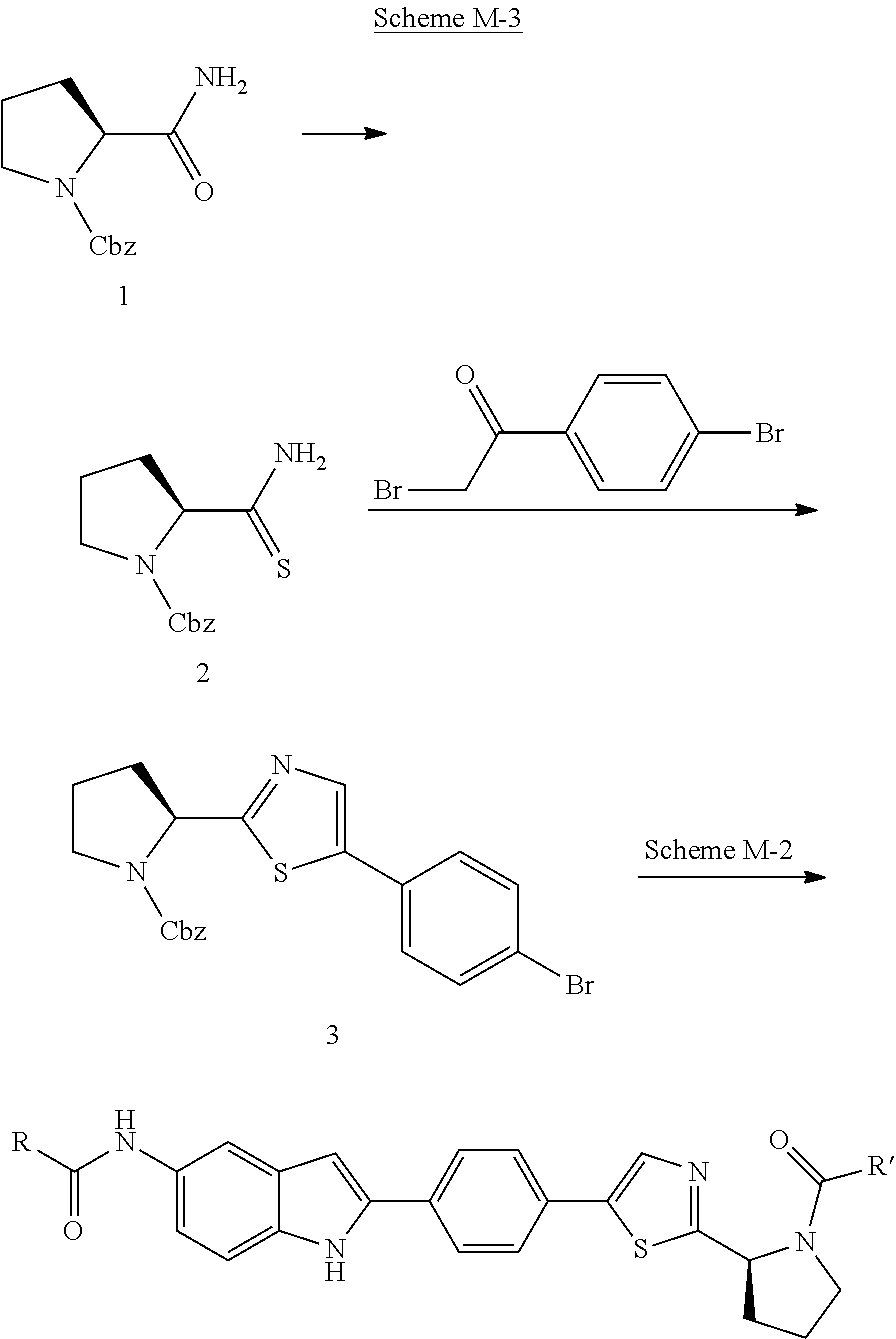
C1CN([Cbz])C(C(N)=O)C1.C1=CC(C(CBr)=O)=CC=C1Br.C1CN([Cbz])C(C(N)=S)C1.C1CN([Cbz])C(C2=NC=C(C3=CC=C(Br)C=C3)S2)C1.C1(NC(=O)[R])=CC=C2C(=C1)C=C(C1=CC=C(C3=CN=C(C4CCCN4C(=O)[R])S3)C=C1)N2
